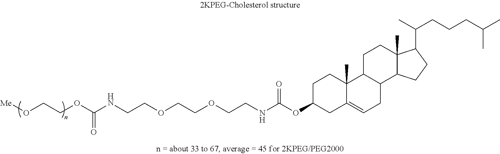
[Me]OCCOC(NCCOCCOCCNC(OC1CC2=CCC3C(C2(C)CC1)CCC1(C)C3CCC1C(C)CCCC(C)C)=O)=O
